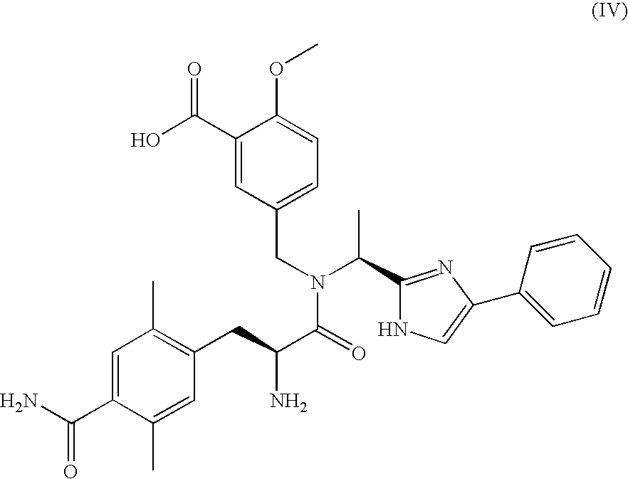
C1(C(O)=O)=CC(CN(C(=O)C(CC2=C(C)C=C(C(N)=O)C(C)=C2)N)C(C2=NC(C3=CC=CC=C3)=CN2)C)=CC=C1OC
